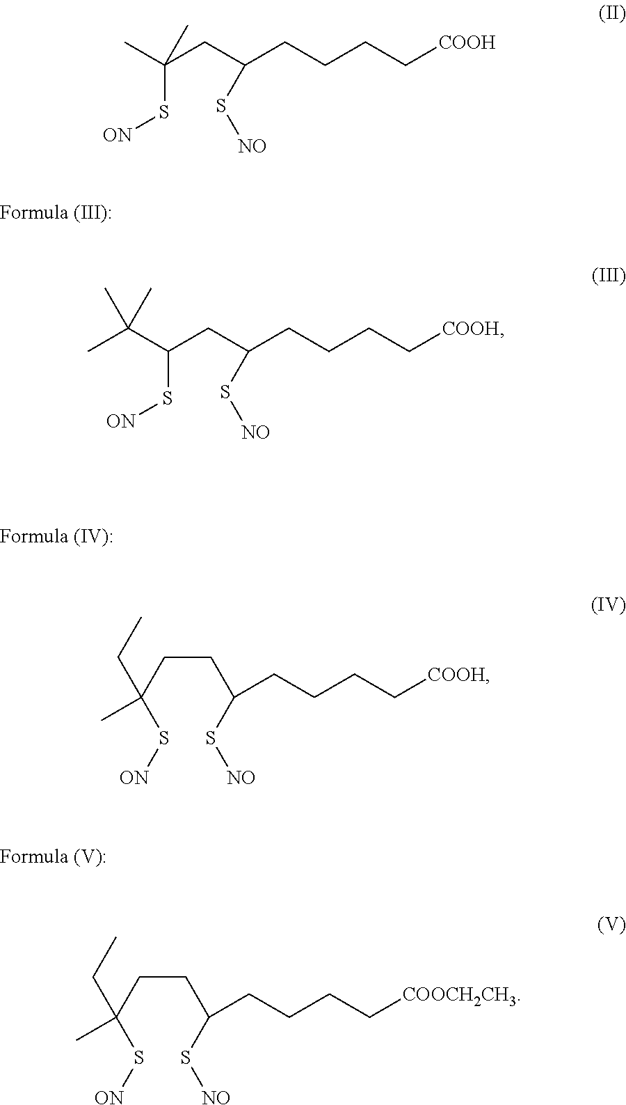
C(CC(CCCC[COOH])S[NO])(C)(C)S[ON].C(CC(CCCC[COOH])S[NO])(C(C)(C)C)S[ON].C(CCCC[COOH])(S[NO])CCC(S[ON])(C)CC.C(CCCC[COOCH2CH3])(S[NO])CCC(S[ON])(C)CC
